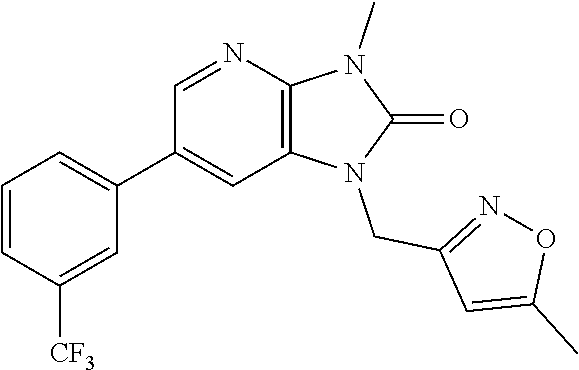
C1=CC([CF3])=CC(C2=CC3=C(N=C2)N(C)C(=O)N3CC2=NOC(C)=C2)=C1
